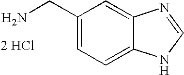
C1=C2C(=CC=C1CN)NC=N2.[2 HCl]
